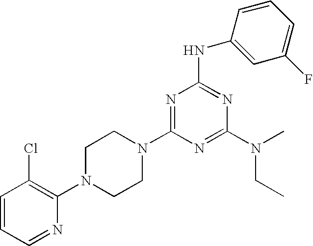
C1=CC=NC(N2CCN(C3=NC(NC4=CC(F)=CC=C4)=NC(N(CC)C)=N3)CC2)=C1Cl
